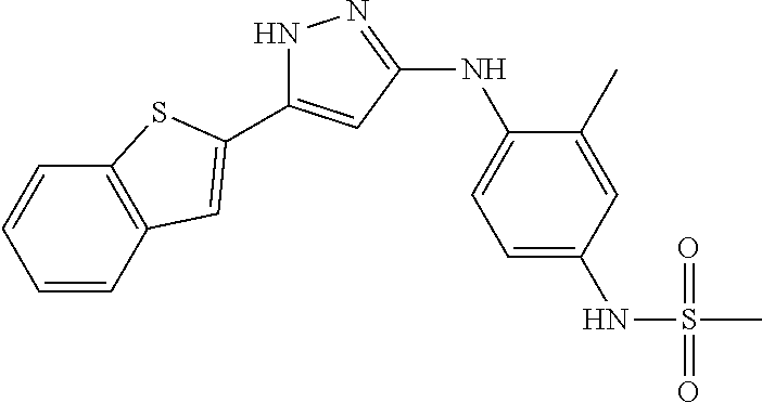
N1C(C2=CC3=C(C=CC=C3)S2)=CC(NC2=CC=C(NS(C)(=O)=O)C=C2C)=N1
